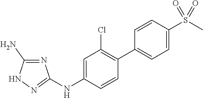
C1=C(NC2=NNC(N)=N2)C=CC(C2=CC=C(S(C)(=O)=O)C=C2)=C1Cl
